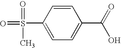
C1=CC(S(C)(=O)=O)=CC=C1C(O)=O
